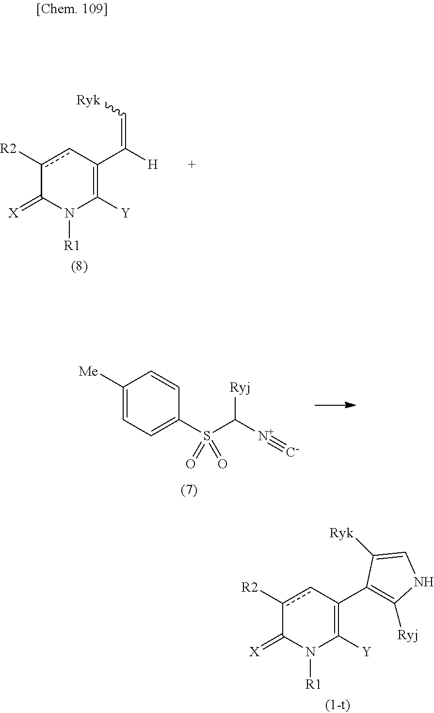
c1([R2])cC(C(=C[Ryk])[H])=C([Y])N([R1])C1=[X].C1([Me])=CC=C(S(=O)(C([Ryj])[N+]#[C-])=O)C=C1.c1([R2])cC(C2=C([Ryj])NC=C2[Ryk])=C([Y])N([R1])C1=[X]
